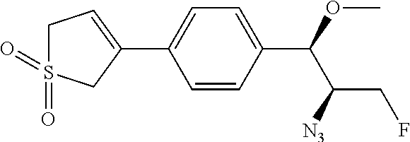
C1=CC(C(OC)C([N3])CF)=CC=C1C1=CCS(=O)(=O)C1
